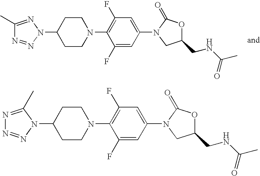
C1(N2N=NC(C)=N2)CCN(C2=C(F)C=C(N3C(=O)OC(CNC(C)=O)C3)C=C2F)CC1.C1(N2N=NN=C2C)CCN(C2=C(F)C=C(N3C(=O)OC(CNC(C)=O)C3)C=C2F)CC1
